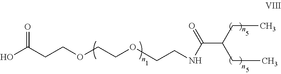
C(CC)(CC)C(=O)NCCOCCOCCC(O)=O
